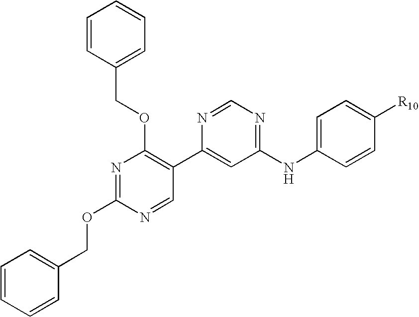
C(OC1=NC(OCC2=CC=CC=C2)=C(C2=CC(NC3=CC=C([R10])C=C3)=NC=N2)C=N1)C1=CC=CC=C1
